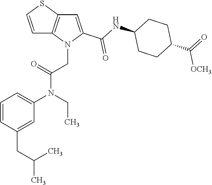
C1=CC(CC(C)C)=CC(N(CC)C(=O)CN2C(C(NC3CCC(C(=O)[OCH3])CC3)=O)=CC3=C2C=CS3)=C1
